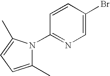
N1(C2=NC=C(Br)C=C2)C(C)=CC=C1C
